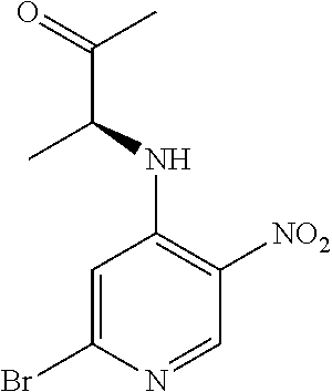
C1=C(Br)N=CC([NO2])=C1NC(C(=O)C)C
